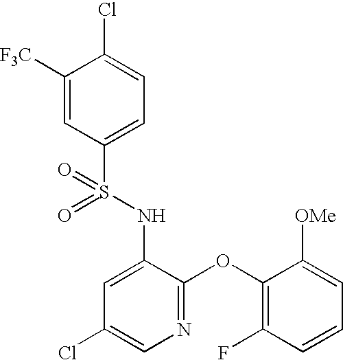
C1([F3C])=CC(S(NC2=CC(Cl)=CN=C2OC2=C(F)C=CC=C2[OMe])(=O)=O)=CC=C1Cl
